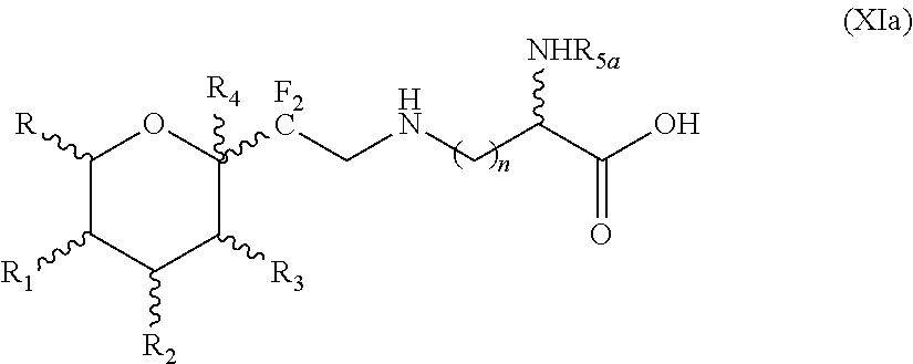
C1([R])C([R1])C([R2])C([R3])C([F2C]CNCC([NHR5a])C(O)=O)([R4])O1
